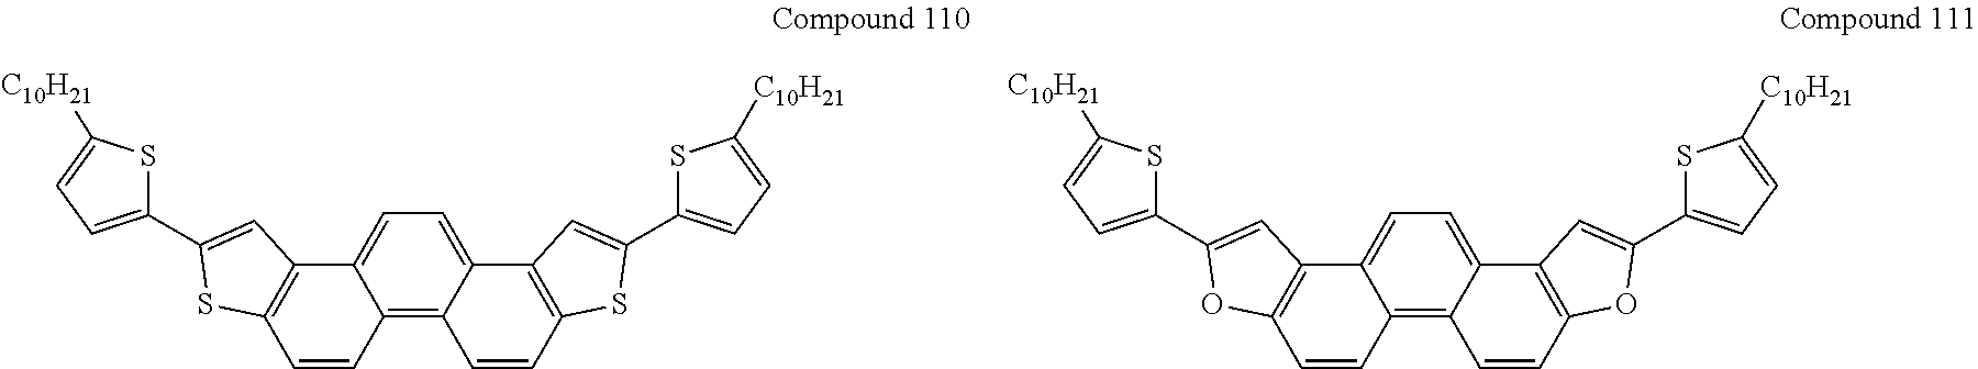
C1=C2C(=C3C(=C1)C1=C(C=C3)SC(C3=CC=C([C10H21])S3)=C1)C=CC1=C2C=C(C2=CC=C([C10H21])S2)S1.C1=C2C(=C3C(=C1)C1=C(C=C3)OC(C3=CC=C([C10H21])S3)=C1)C=CC1=C2C=C(C2=CC=C([C10H21])S2)O1
